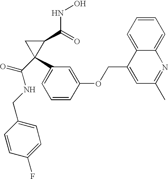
C(C1=CC=C(F)C=C1)NC(=O)C1(C2=CC=CC(OCC3=CC(C)=NC4=CC=CC=C34)=C2)C(C(=O)NO)C1
